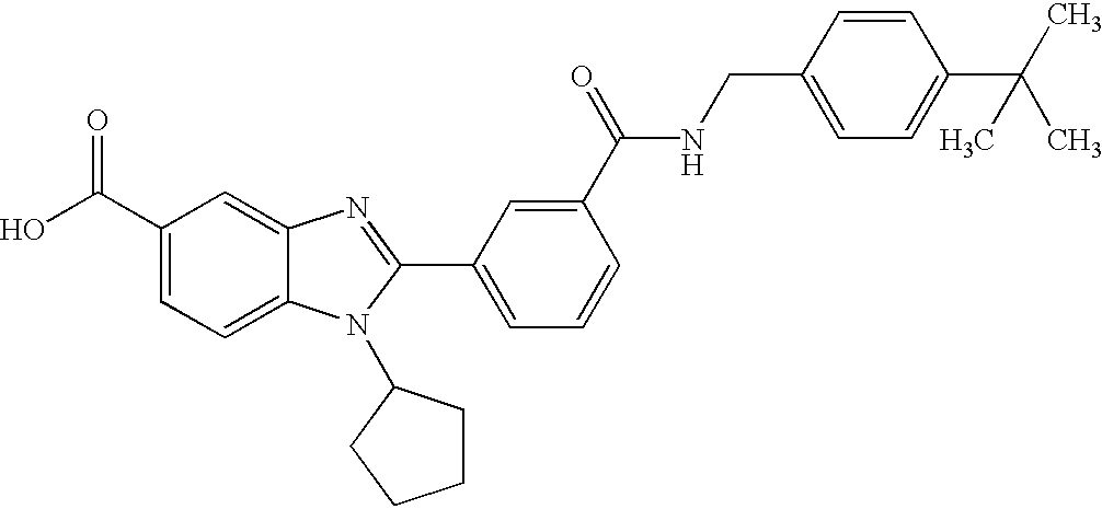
C1(C(O)=O)=CC=C2C(=C1)N=C(C1=CC=CC(C(=O)NCC3=CC=C(C(C)(C)C)C=C3)=C1)N2C1CCCC1
